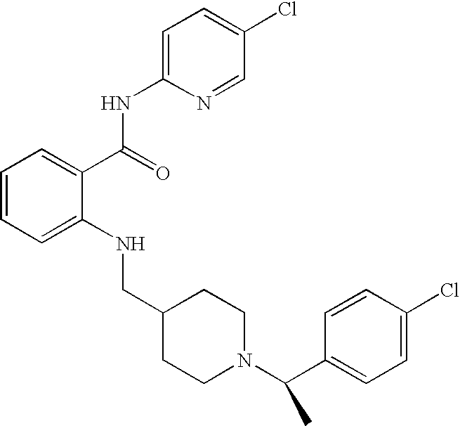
C1=CC=C(NCC2CCN(C(C3=CC=C(Cl)C=C3)C)CC2)C(C(NC2=CC=C(Cl)C=N2)=O)=C1
